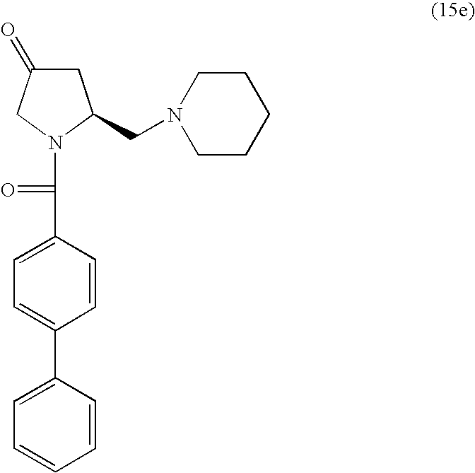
C(C1=CC=C(C2=CC=CC=C2)C=C1)(N1CC(=O)CC1CN1CCCCC1)=O
